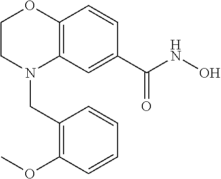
C12=C(C=C(C(NO)=O)C=C1)N(CC1=C(OC)C=CC=C1)CCO2
